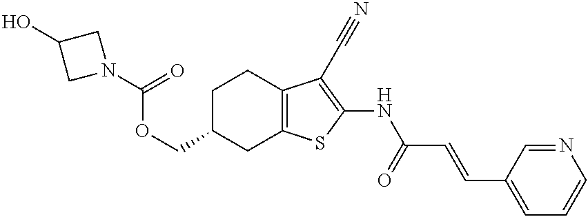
C1(COC(N2CC(O)C2)=O)CC2=C(CC1)C(C#N)=C(NC(C=CC1=CC=CN=C1)=O)S2
